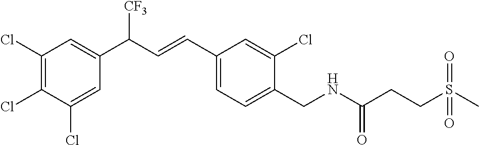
C1(Cl)=C(Cl)C(Cl)=CC(C(C=CC2=CC=C(CNC(CCS(C)(=O)=O)=O)C(Cl)=C2)[CF3])=C1
